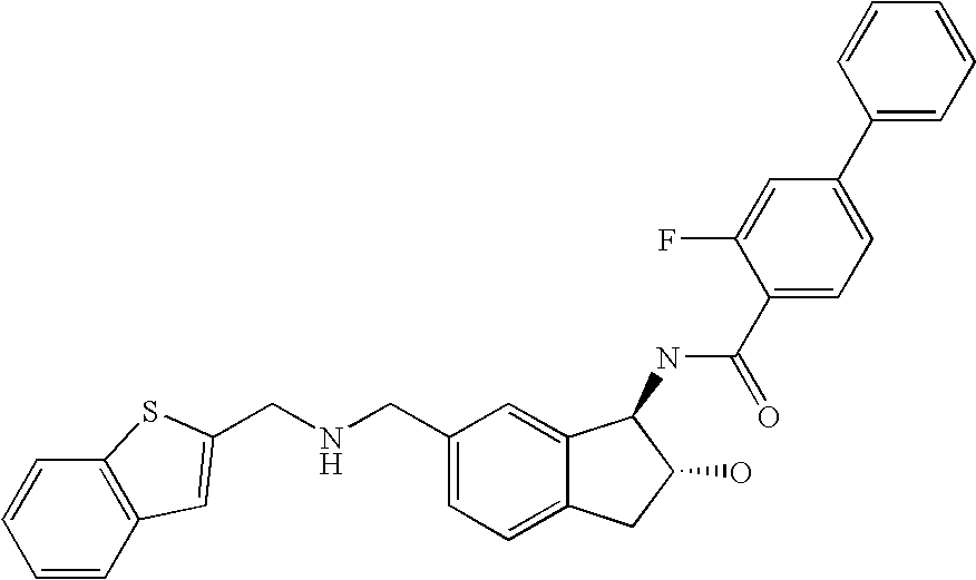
C1=CC2=C(C=C1)SC(CNCC1=CC=C3C(=C1)C(NC(=O)C1=CC=C(C4=CC=CC=C4)C=C1F)C(O)C3)=C2
